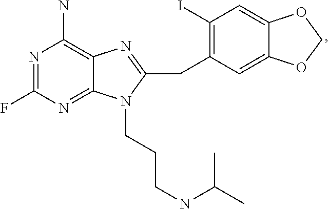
N1=C(F)N=C2C(=C1N)N=C(CC1=C(I)C=C3C(=C1)OCO3)N2CCCNC(C)C
